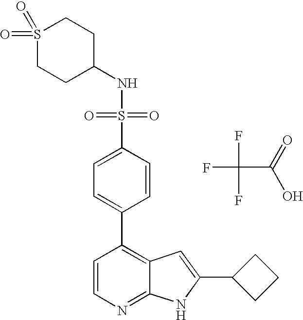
FC(F)(C(=O)O)F.S(C1=CC=C(C2=C3C(=NC=C2)NC(C2CCC2)=C3)C=C1)(=O)(=O)NC1CCS(=O)(=O)CC1
